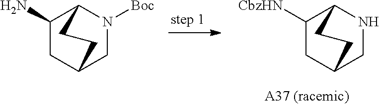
C1(N)CC2CN([Boc])C1CC2.C1([CbzHN])CC2CNC1CC2
